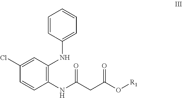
C1(NC(CC(O[R1])=O)=O)=C(NC2=CC=CC=C2)C=C(Cl)C=C1
